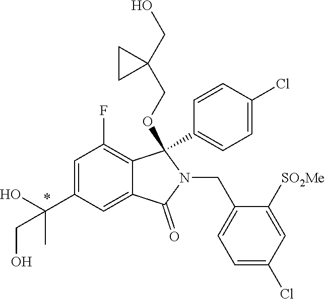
C1=C(C(O)(C)CO)C=C2C(=C1F)C(C1=CC=C(Cl)C=C1)(OCC1(CO)CC1)N(CC1=CC=C(Cl)C=C1[SO2Me])C2=O
